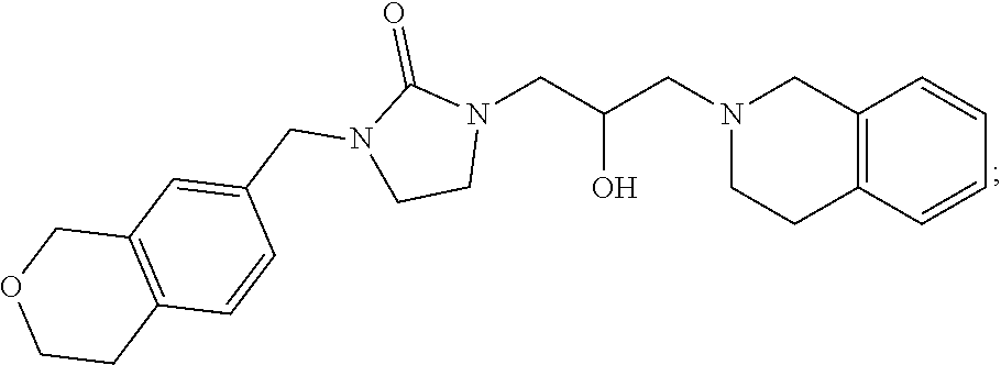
C12=C(C=CC=C1)CCN(CC(CN1C(=O)N(CC3=CC4=C(C=C3)CCOC4)CC1)O)C2
